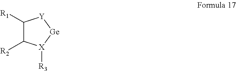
C1([R1])C([R2])[X]([R3])[Ge][Y]1
